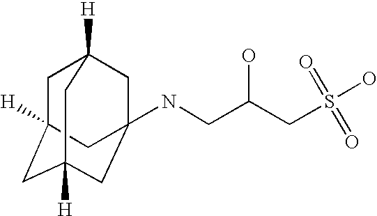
C1C2([H])CC3([H])CC(NCC(CS(O)(=O)=O)O)(CC1([H])C3)C2
